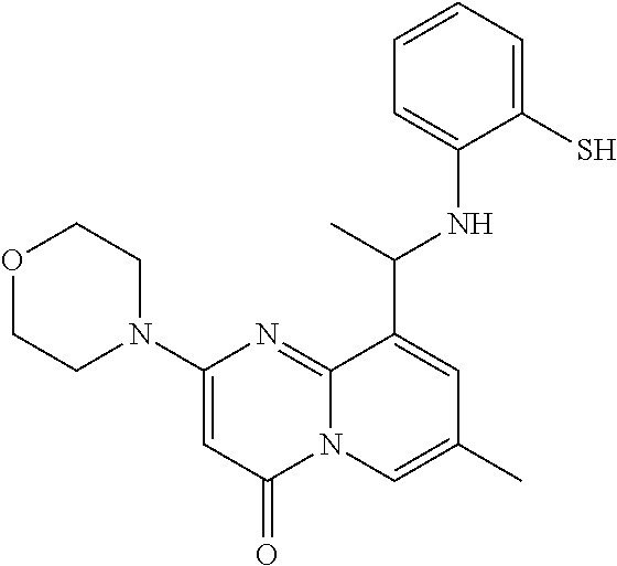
N1(C2=CC(=O)N3C(=N2)C(C(NC2=CC=CC=C2S)C)=CC(C)=C3)CCOCC1
